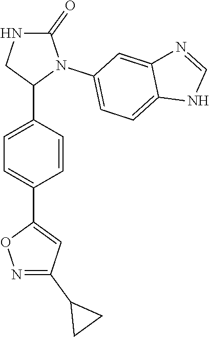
C1=C(C2N(C3=CC=C4C(=C3)N=CN4)C(=O)NC2)C=CC(C2=CC(C3CC3)=NO2)=C1
